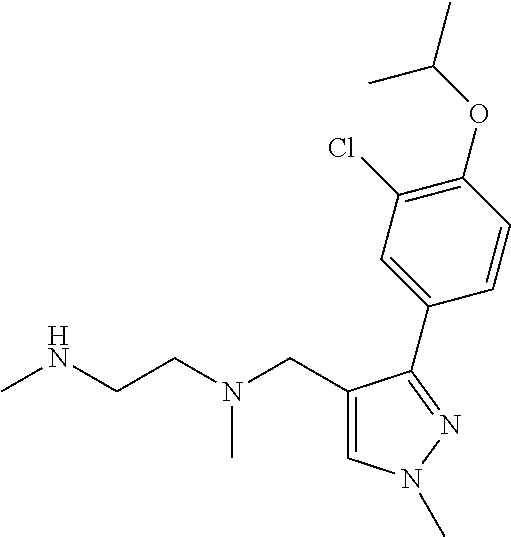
C1=C(CN(CCNC)C)C(C2=CC(Cl)=C(OC(C)C)C=C2)=NN1C
